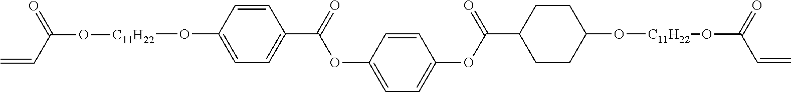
C1=C(O[C11H22]OC(C=C)=O)C=CC(C(=O)OC2=CC=C(OC(C3CCC(O[C11H22]OC(=O)C=C)CC3)=O)C=C2)=C1
